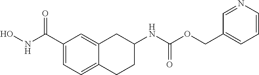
C1(C(NO)=O)=CC=C2C(=C1)CC(NC(OCC1=CC=CN=C1)=O)CC2
